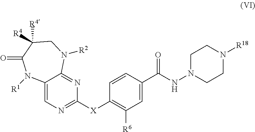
C12=CN=C([X]C3=C([R6])C=C(C(NN4CCN([R18])CC4)=O)C=C3)N=C1N([R2])CC([R4])([R4])C(=O)N2[R1]
